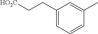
C1(CC[HO2C])=CC=CC(C)=C1
